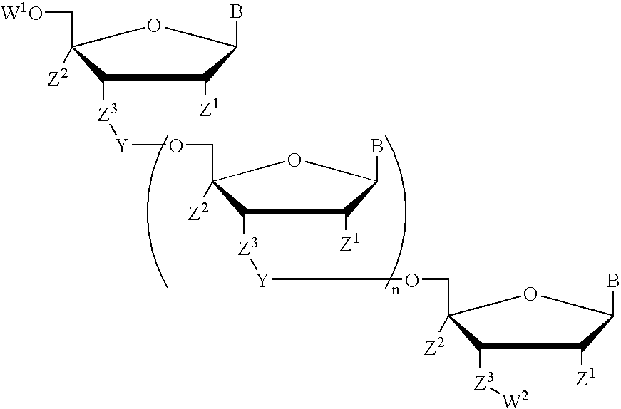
C1([Z3][Y]OCC2([Z2])C([Z3][Y]OCC3([Z2])C([Z3][W2])C([Z1])C(B)O3)C([Z1])C(B)O2)C([Z2])(C[W1O])OC(B)C1[Z1]
